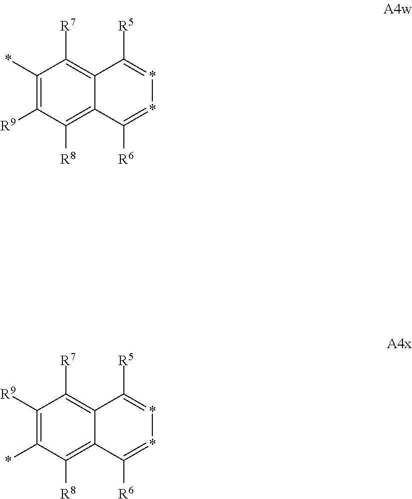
C1(*)=C([R9])C([R8])=C2C(=C1[R7])C([R5])=**=C2[R6].C1([R9])=C(*)C([R8])=C2C(=C1[R7])C([R5])=**=C2[R6]
